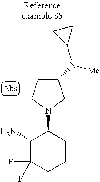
NC1C(F)(F)CCCC1N1CC(N(C2CC2)[Me])CC1
